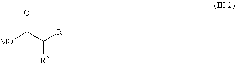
[MO]C(C([R1])[R2])=O
